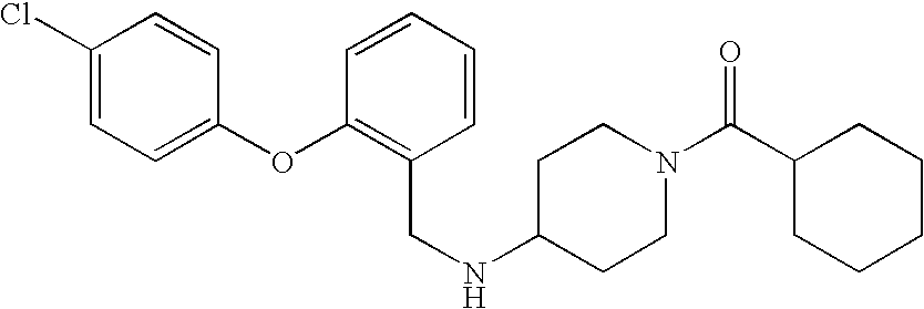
C1(Cl)=CC=C(OC2=C(CNC3CCN(C(C4CCCCC4)=O)CC3)C=CC=C2)C=C1
